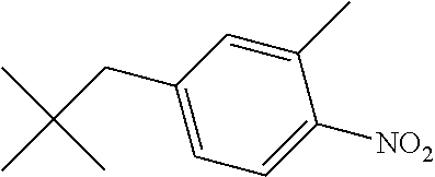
C1(C)=CC(CC(C)(C)C)=CC=C1[NO2]
